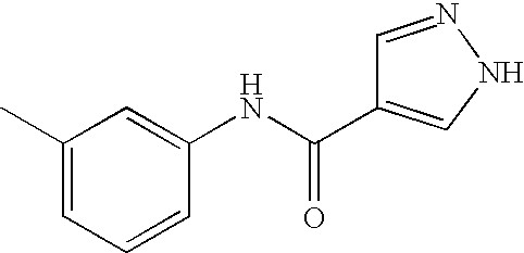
C1(C)=CC=CC(NC(=O)C2=CNN=C2)=C1
